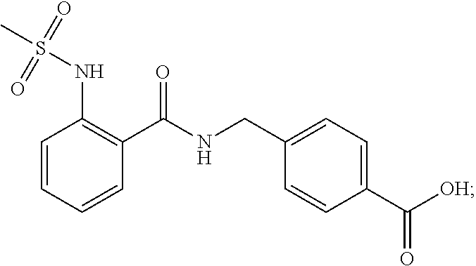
C1=CC=CC(C(NCC2=CC=C(C([OH])=O)C=C2)=O)=C1NS(C)(=O)=O
